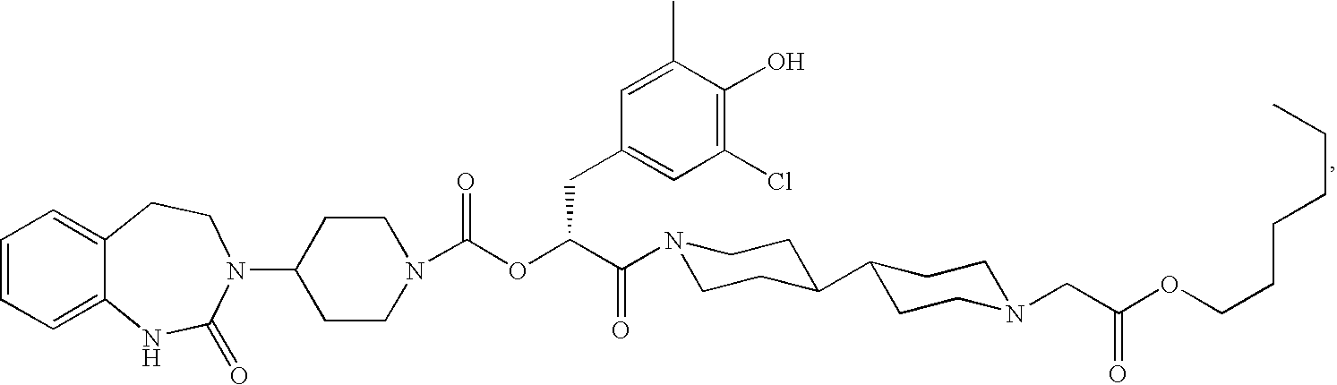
C1=CC=C2C(=C1)CCN(C1CCN(C(OC(C(=O)N3CCC(C4CCN(CC(OCCCCCC)=O)CC4)CC3)CC3=CC(Cl)=C(O)C(C)=C3)=O)CC1)C(=O)N2
